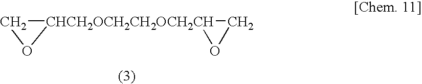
C1[CHCH2OCH2CH2OCH2CH]2(O1)OC2
